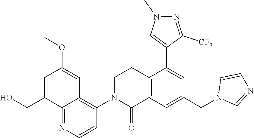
C1N(C2=C3C(=NC=C2)C(CO)=CC(OC)=C3)C(=O)C2=C(C1)C(C1=CN(C)N=C1[CF3])=CC(CN1C=NC=C1)=C2
